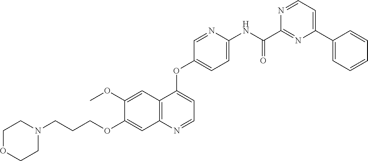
C1OCCN(CCCOC2=CC3=C(C(OC4=CC=C(NC(C5=NC(C6=CC=CC=C6)=CC=N5)=O)N=C4)=CC=N3)C=C2OC)C1
